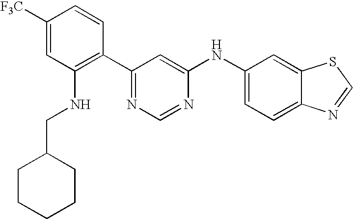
C1([F3C])=CC(NCC2CCCCC2)=C(C2=NC=NC(NC3=CC=C4C(=C3)SC=N4)=C2)C=C1
